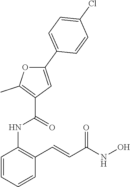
C1=CC=CC(C=CC(NO)=O)=C1NC(C1=C(C)OC(C2=CC=C(Cl)C=C2)=C1)=O
